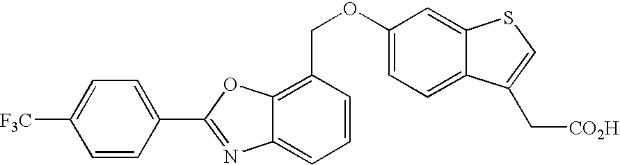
C1=C(C2=NC3=CC=CC(COC4=CC=C5C(=C4)SC=C5C[CO2H])=C3O2)C=CC([F3C])=C1
